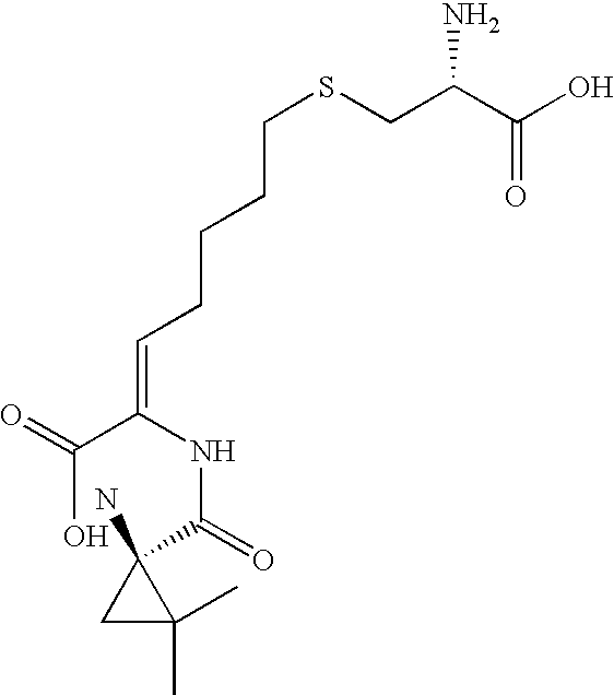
OC(C(CSCCCCC=C(C(O)=O)NC(C1(N)CC1(C)C)=O)N)=O
